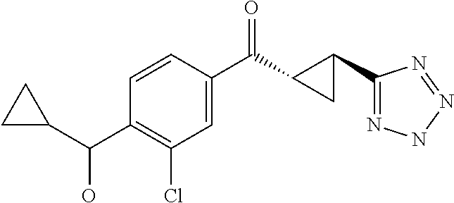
C1(Cl)=C(C(C2CC2)O)C=CC(C(=O)C2C(C3=NNN=N3)C2)=C1
